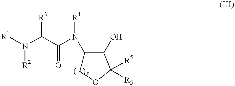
[R1]N(C(C(N(C1COC([R5])([R5])C1O)[R4])=O)[R3])[R2]
